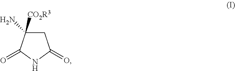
C1C([CO2R3])(N)C(=O)NC1=O
